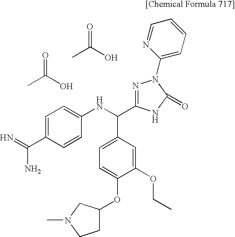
CC(O)=O.CC(O)=O.C1=C(C(N)=N)C=CC(NC(C2=CC=C(OC3CCN(C)C3)C(OCC)=C2)C2=NN(C3=CC=CC=N3)C(=O)N2)=C1
